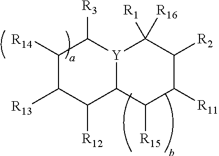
C1([R14])C([R13])C([R12])C2[Y](C1[R3])C([R1])([R16])C([R2])C([R11])C2[R15]
